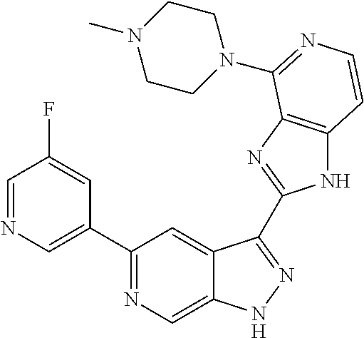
C1(C2=CN=CC(F)=C2)=NC=C2C(=C1)C(C1=NC3=C(N1)C=CN=C3N1CCN(C)CC1)=NN2
